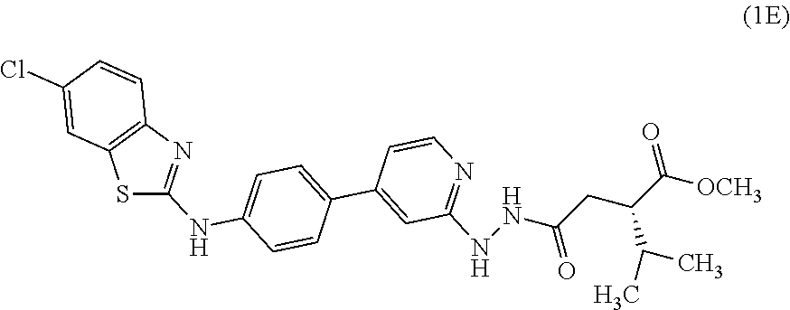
C1(C2=CC(NNC(CC(C([OCH3])=O)C(C)C)=O)=NC=C2)=CC=C(NC2=NC3=C(S2)C=C(Cl)C=C3)C=C1
